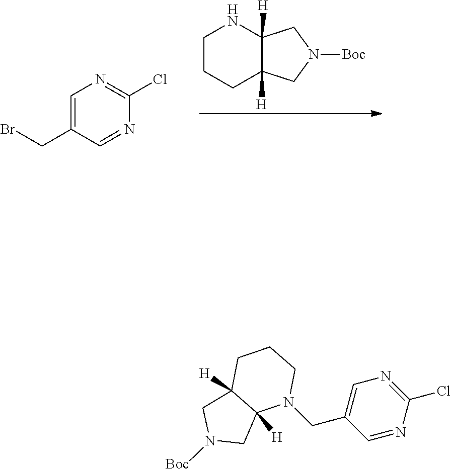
C1CCC2([H])C([H])(N1)CN([Boc])C2.C1=C(CBr)C=NC(Cl)=N1.C1CCC2([H])C([H])(CN([Boc])C2)N1CC1=CN=C(Cl)N=C1
